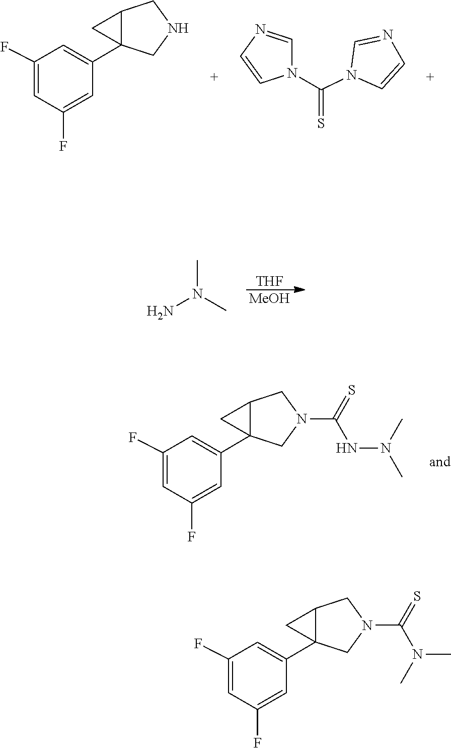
C1(F)=CC(F)=CC(C23CC2CNC3)=C1.C1=NC=CN1C(N1C=NC=C1)=S.N(N)(C)C.[THF].[MeOH].C1(F)=CC(F)=CC(C23CC2CN(C(NN(C)C)=S)C3)=C1.C1(F)=CC(F)=CC(C23CC2CN(C(N(C)C)=S)C3)=C1
